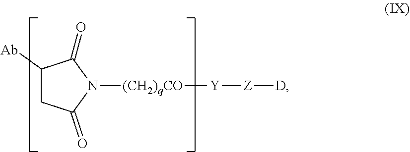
C1([Ab])CC(=O)N([(CH2)qCO][Y][Z][D])C1=O
